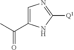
C1=C(C(C)=O)NC([Q1])=N1
